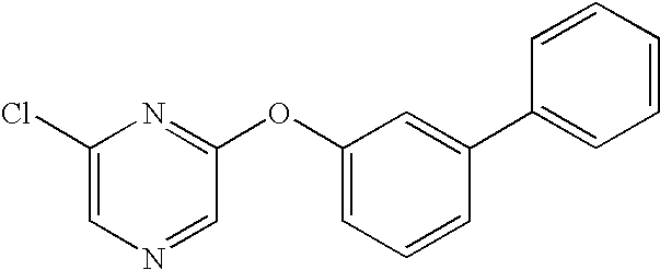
C1(Cl)=CN=CC(OC2=CC=CC(C3=CC=CC=C3)=C2)=N1
